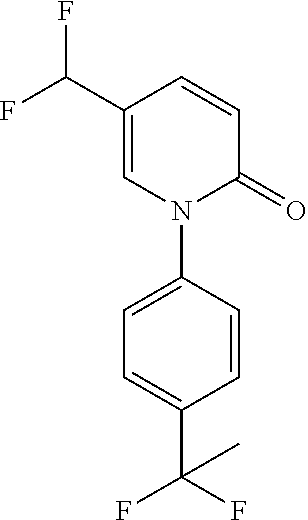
N1(C2=CC=C(C(F)(C)F)C=C2)C(=O)C=CC(C(F)F)=C1
